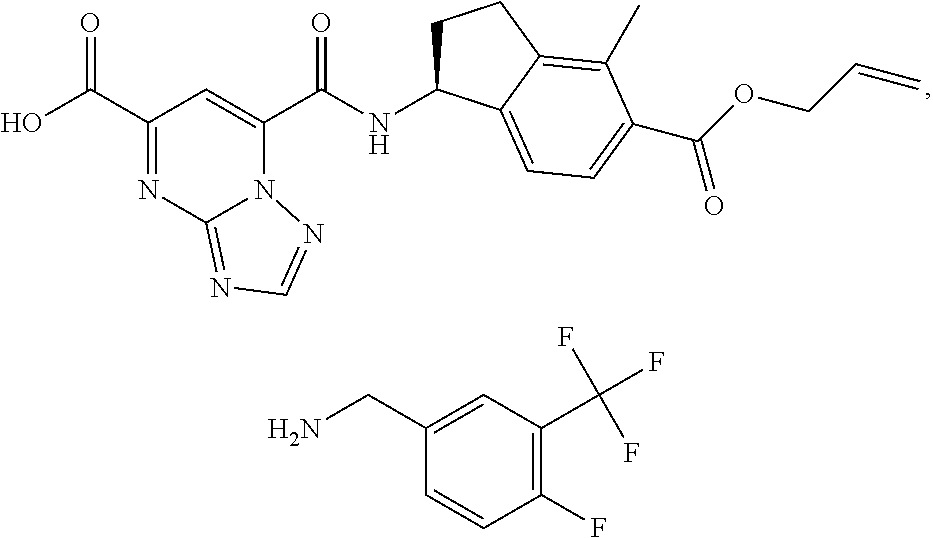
C1(C(O)=O)=NC2=NC=NN2C(C(NC2CCC3=C(C)C(C(OCC=C)=O)=CC=C23)=O)=C1.C1(CN)=CC(C(F)(F)F)=C(F)C=C1
